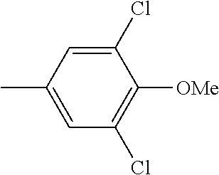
CC1=CC(Cl)=C([OMe])C(Cl)=C1
